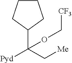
[Pyd]C(C[Me])(C1CCCC1)OC[CF3]
